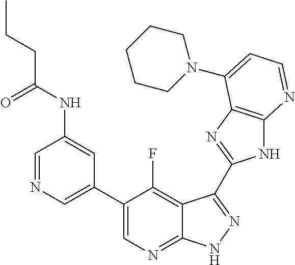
C1=NC=C(C2=CN=C3C(=C2F)C(C2=NC4=C(N2)N=CC=C4N2CCCCC2)=NN3)C=C1NC(CCC)=O
